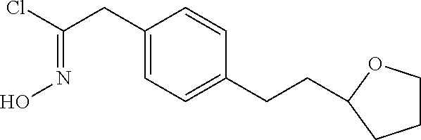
ClC(CC1=CC=C(CCC2OCCC2)C=C1)=NO
